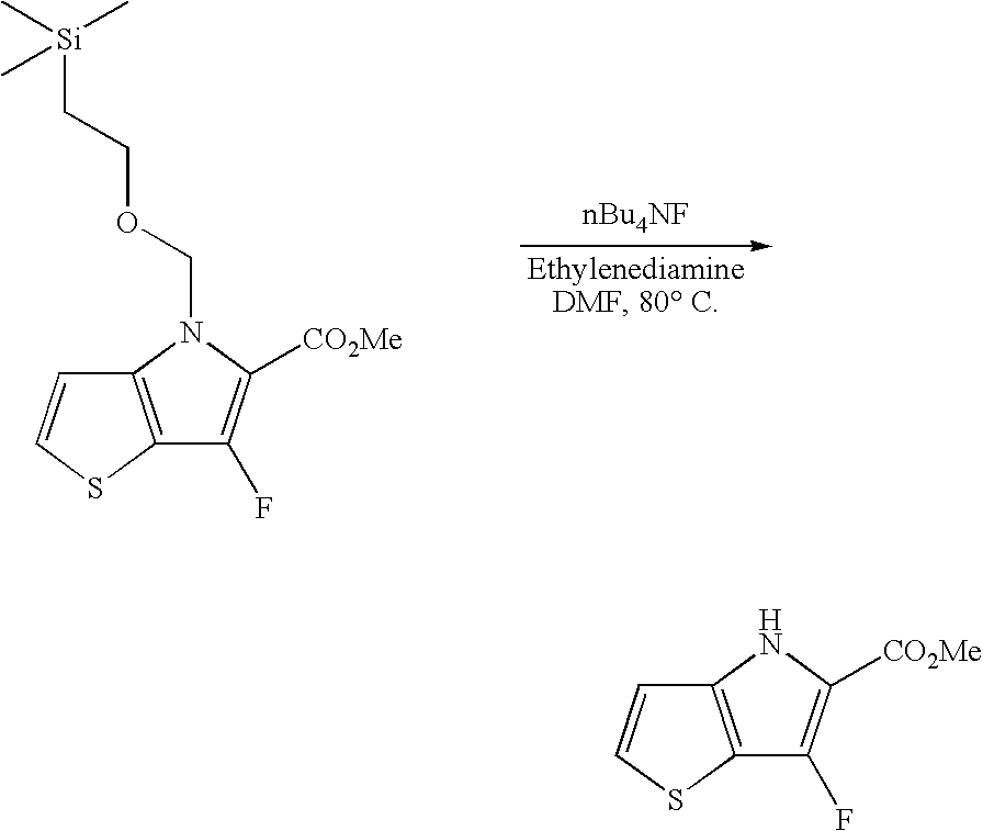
C12=C(N(COCC[Si](C)(C)C)C([CO2Me])=C1F)C=CS2.C12=C(NC([CO2Me])=C1F)C=CS2
